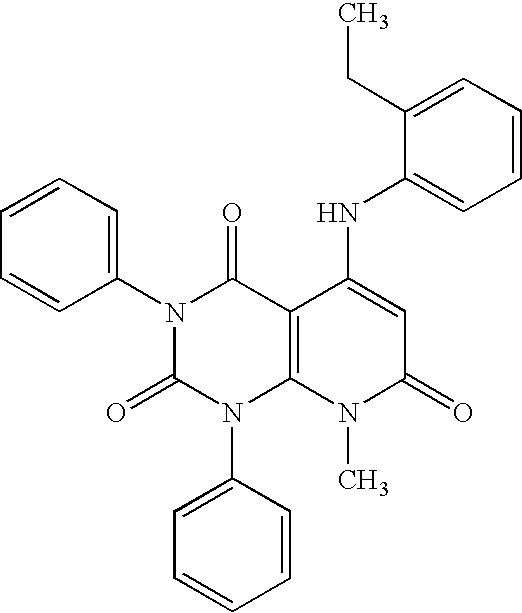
N1(C2=CC=CC=C2)C(=O)N(C2=CC=CC=C2)C2=C(C1=O)C(NC1=CC=CC=C1CC)=CC(=O)N2C
